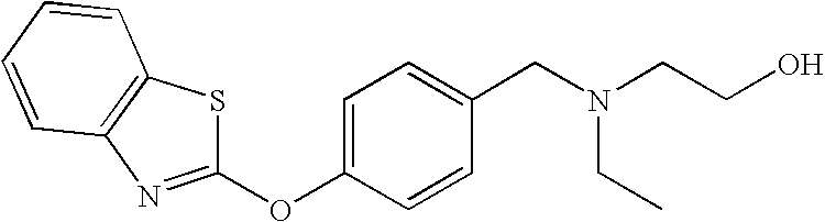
C1=C(OC2=NC3=C(S2)C=CC=C3)C=CC(CN(CC)CCO)=C1
